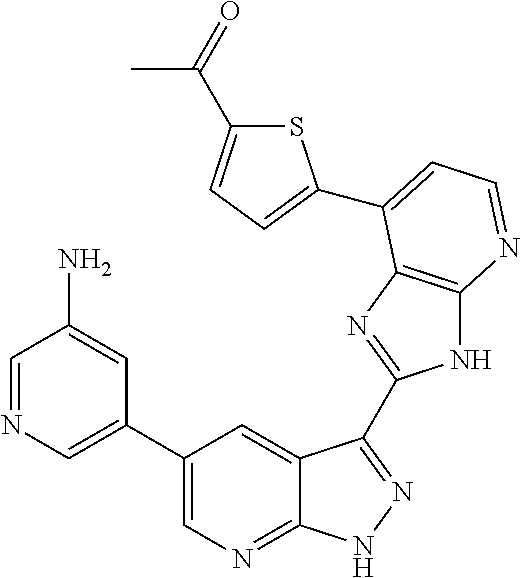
C1=NC=C(C2=CN=C3C(=C2)C(C2=NC4=C(N2)N=CC=C4C2=CC=C(C(=O)C)S2)=NN3)C=C1N
